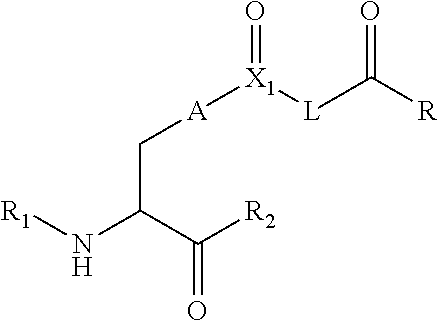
[R1]NC(C(=O)[R2])C[A][X1]([L]C([R])=O)=O
